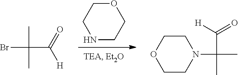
N1CCOCC1.C1CN(C(C)(C([H])=O)C)CCO1.CC(C)(C([H])=O)Br
